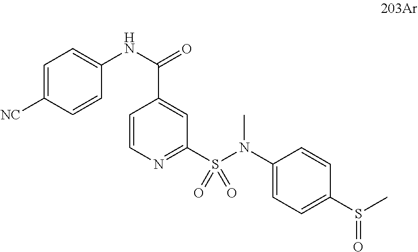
C1(N(S(C2=NC=CC(C(NC3=CC=C([NC])C=C3)=O)=C2)(=O)=O)C)=CC=C(S(C)=O)C=C1
